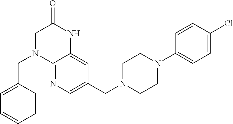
C12=NC=C(CN3CCN(C4=CC=C(Cl)C=C4)CC3)C=C1NC(=O)CN2CC1=CC=CC=C1
